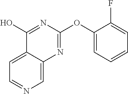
C1=NC=C2C(=C1)C(O)=NC(OC1=CC=CC=C1F)=N2
